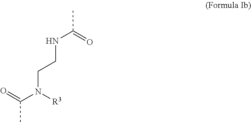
O=C(N([R3])CCNC(C)=O)C
